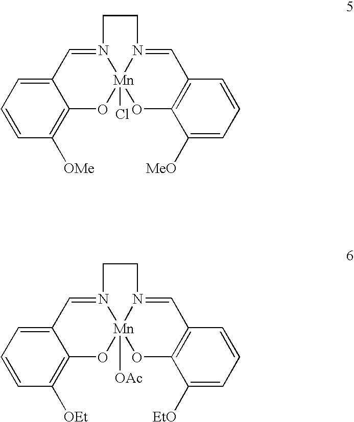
C12=C([OMe])C=CC=C1C=N1[Mn]3(Cl)(O2)OC2=C(C=N3CC1)C=CC=C2[MeO].C12=C([OEt])C=CC=C1C=N1[Mn]3([OAc])(O2)OC2=C(C=N3CC1)C=CC=C2[EtO]
